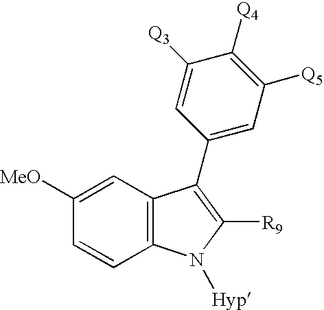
C12=C(C=C([MeO])C=C1)C(C1=CC([Q5])=C([Q4])C([Q3])=C1)=C([R9])N2[Hyp]
